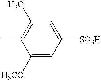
C1([H3CO])=CC([SO3H])=CC(C)=C1C
